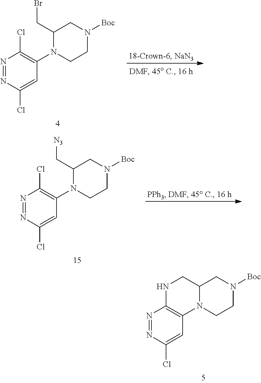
N1=NC(Cl)=CC2=C1NCC1N2CCN([Boc])C1.N1=NC(Cl)=CC(N2C(CBr)CN([Boc])CC2)=C1Cl.N1=NC(Cl)=CC(N2C(C[N3])CN([Boc])CC2)=C1Cl
